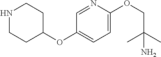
C1=C(OCC(C)(C)N)N=CC(OC2CCNCC2)=C1
